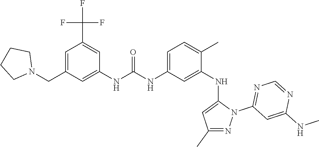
N(C1=CC=C(C)C(NC2=CC(C)=NN2C2=NC=NC(NC)=C2)=C1)C(NC1=CC(CN2CCCC2)=CC(C(F)(F)F)=C1)=O
